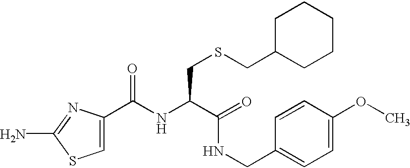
N(C(C(NCC1=CC=C(OC)C=C1)=O)CSCC1CCCCC1)C(C1=CSC(N)=N1)=O
